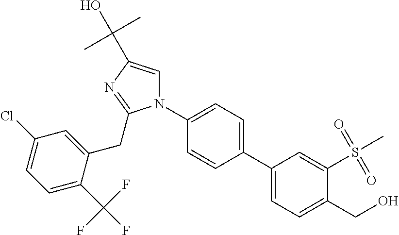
C1(C2=CC=C(CO)C(S(C)(=O)=O)=C2)=CC=C(N2C=C(C(C)(C)O)N=C2CC2=CC(Cl)=CC=C2C(F)(F)F)C=C1
